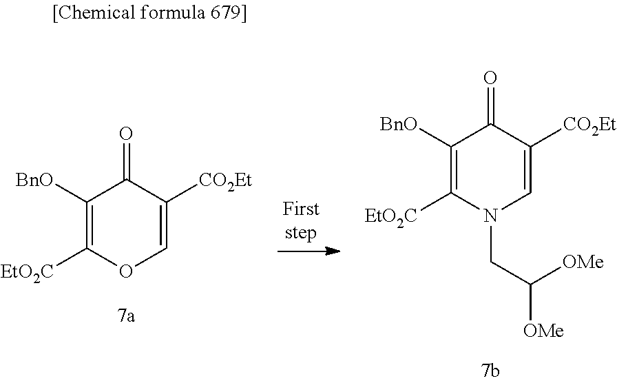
C1([BnO])=C([EtO2C])OC=C([CO2Et])C1=O.C1([BnO])=C([EtO2C])N(CC([OMe])[OMe])C=C([CO2Et])C1=O
